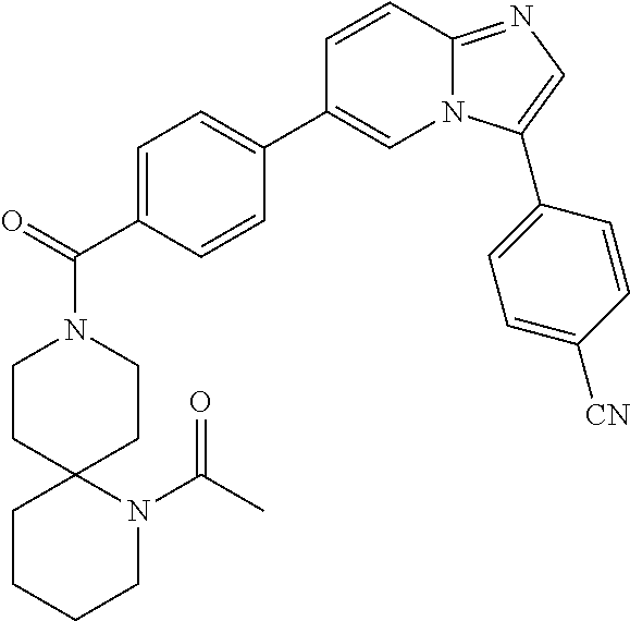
N1(C(=O)C2=CC=C(C3=CN4C(=NC=C4C4=CC=C([CN])C=C4)C=C3)C=C2)CCC2(CC1)CCCCN2C(C)=O
